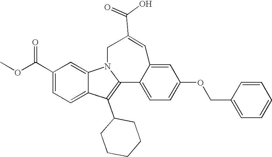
C1(C(OC)=O)=CC=C2C(=C1)N1C(=C2C2CCCCC2)C2=CC=C(OCC3=CC=CC=C3)C=C2C=C(C(=O)O)C1
